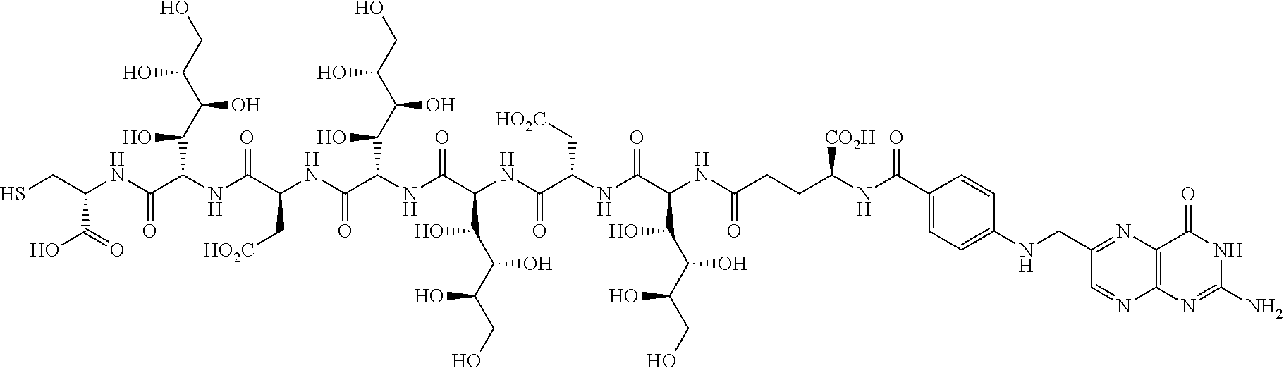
SCC(NC(C(NC(C(NC(C(NC(C(NC(C(NC(C(NC(CCC(NC(=O)C1=CC=C(NCC2=NC3=C(N=C2)N=C(N)NC3=O)C=C1)[CO2H])=O)C(O)C(C(CO)O)O)=O)C[HO2C])=O)C(O)C(C(CO)O)O)=O)C(O)C(C(CO)O)O)=O)C[HO2C])=O)C(O)C(C(CO)O)O)=O)C(=O)O
